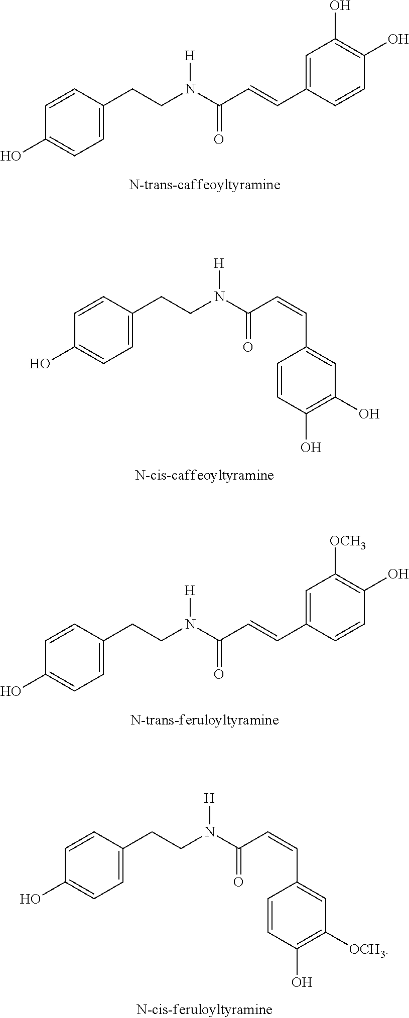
C1(O)=CC=C(CCN(C(C=CC2=CC(O)=C(O)C=C2)=O)[H])C=C1.C1(O)=CC=C(CCN(C(C=CC2=CC(O)=C(O)C=C2)=O)[H])C=C1.C1(O)=CC=C(CCN(C(C=CC2=CC([OCH3])=C(O)C=C2)=O)[H])C=C1.C1(O)=CC=C(CCN(C(C=CC2=CC([OCH3])=C(O)C=C2)=O)[H])C=C1
